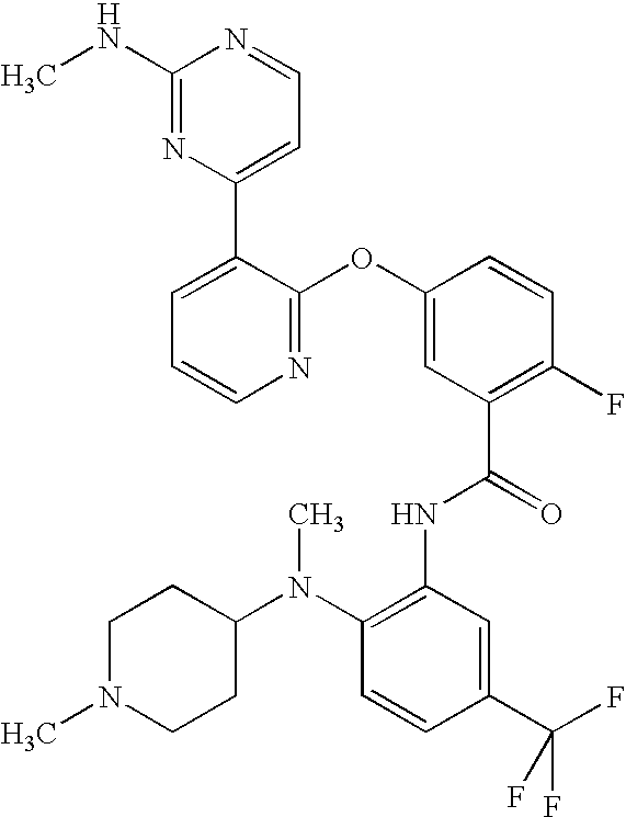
N1=C(OC2=CC(C(=O)NC3=C(N(C4CCN(C)CC4)C)C=CC(C(F)(F)F)=C3)=C(F)C=C2)C(C2=CC=NC(NC)=N2)=CC=C1
